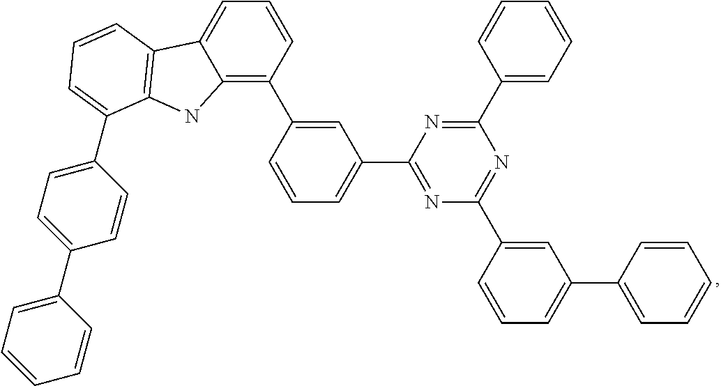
C12=C(C3=CC(C4=NC(C5=CC(C6=CC=CC=C6)=CC=C5)=NC(C5=CC=CC=C5)=N4)=CC=C3)C=CC=C1C1=C(N2)C(C2=CC=C(C3=CC=CC=C3)C=C2)=CC=C1
